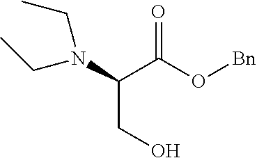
C(C(O[Bn])=O)(N(CC)CC)CO
